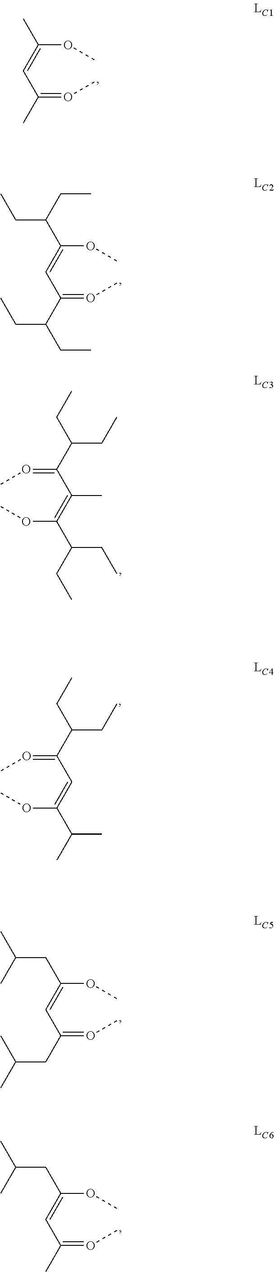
CC(OC)=CC(=OC)C.C(C(OC)=CC(=OC)C(CC)CC)(CC)CC.C(C(=OC)C(=C(OC)C(CC)CC)C)(CC)CC.C(C(=OC)C=C(OC)C(C)C)(CC)CC.C(C(OC)=CC(=OC)CC(C)C)C(C)C.C(C(OC)=CC(=OC)C)C(C)C
